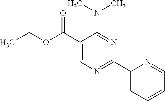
N(C1=NC(C2=CC=CC=N2)=NC=C1C(OCC)=O)(C)C
